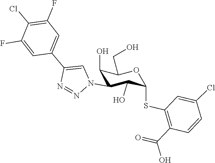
C1(F)=CC(C2=CN(C3C(O)C(SC4=C(C(O)=O)C=CC(Cl)=C4)OC(CO)C3O)N=N2)=CC(F)=C1Cl
